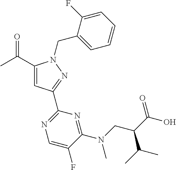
CC(=O)C1=CC(C2=NC=C(F)C(N(CC(C(C)C)C(=O)O)C)=N2)=NN1CC1=CC=CC=C1F
